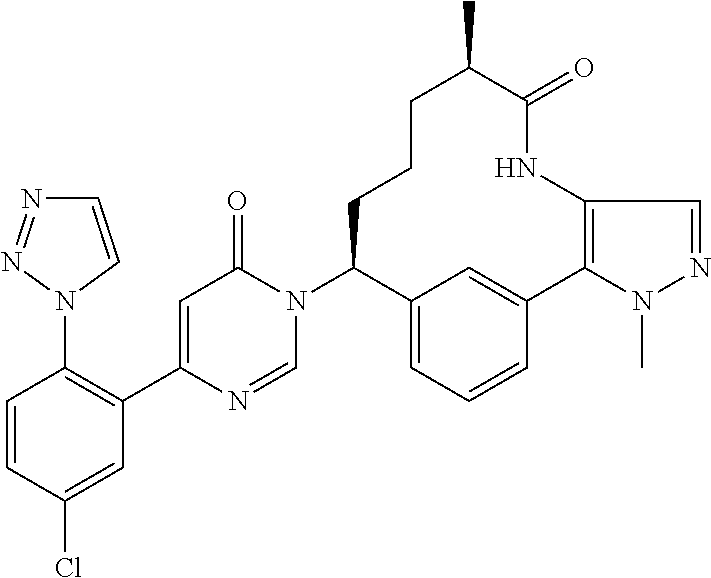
C1=CC(Cl)=CC(C2=CC(=O)N(C3C4=CC=CC(=C4)C4=C(NC(=O)C(C)CCC3)C=NN4C)C=N2)=C1N1C=CN=N1
